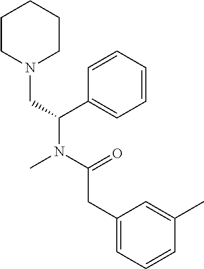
C1CN(CC(N(C(=O)CC2=CC=CC(C)=C2)C)C2=CC=CC=C2)CCC1
